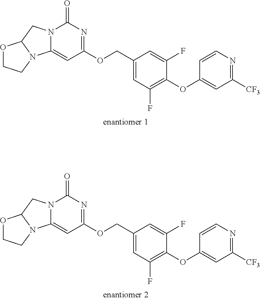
N12C(=CC(OCC3=CC(F)=C(OC4=CC([CF3])=NC=C4)C(F)=C3)=NC1=O)N1C(C2)OCC1.N12C(=CC(OCC3=CC(F)=C(OC4=CC([CF3])=NC=C4)C(F)=C3)=NC1=O)N1C(C2)OCC1
